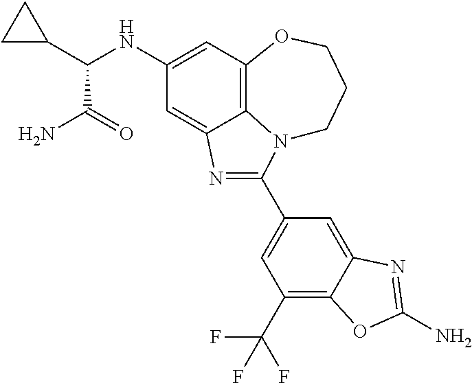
C1(NC(C2CC2)C(=O)N)=CC2=C3C(=C1)N=C(C1=CC(C(F)(F)F)=C4C(=C1)N=C(N)O4)N3CCCO2
